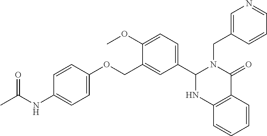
C12=C(C=CC=C1)NC(C1=CC=C(OC)C(COC3=CC=C(NC(C)=O)C=C3)=C1)N(CC1=CN=CC=C1)C2=O
